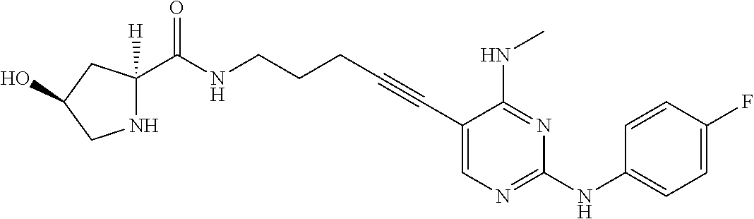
C1(C#CCCCNC(=O)C2([H])NCC(O)C2)=CN=C(NC2=CC=C(F)C=C2)N=C1NC
